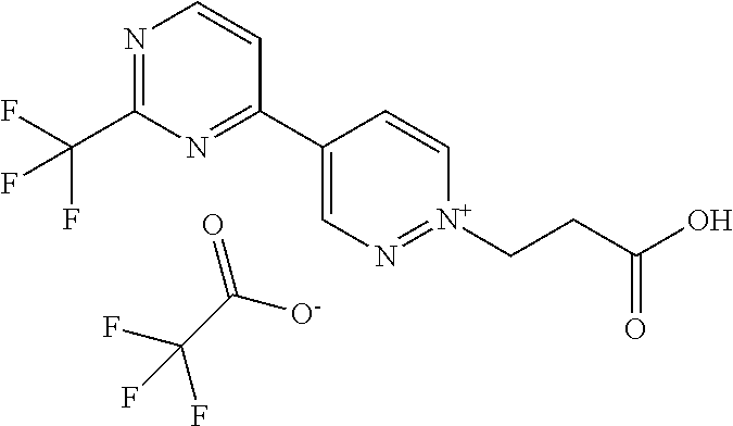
N1=C(C(F)(F)F)N=C(C2=CN=[N+](CCC(=O)O)C=C2)C=C1.O=C([O-])C(F)(F)F
